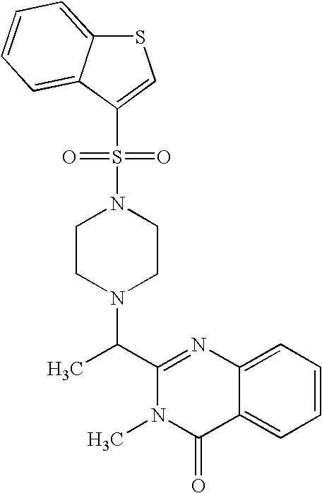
C1(C(N2CCN(S(=O)(=O)C3=CSC4=CC=CC=C34)CC2)C)=NC2=CC=CC=C2C(=O)N1C
